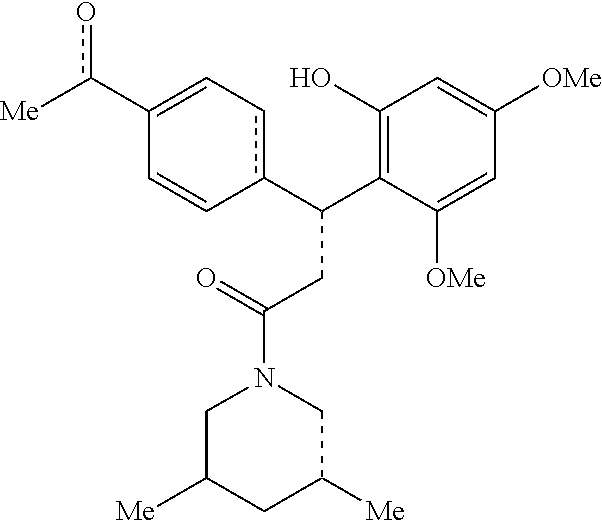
C1(c([Me])o)=Ccc(C(C2=C(O)C=C([OMe])C=C2[OMe])CC(N2CC([Me])CC([Me])C2)=O)C=C1
